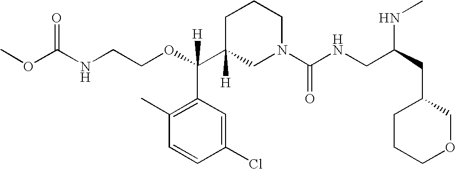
C1C(C(OCCNC(OC)=O)([H])C2=C(C)C=CC(Cl)=C2)([H])CN(C(NCC(CC2CCCOC2)NC)=O)CC1
